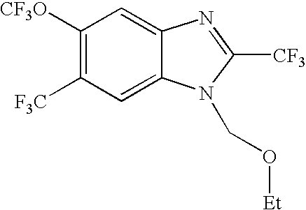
C1([CF3O])=C([F3C])C=C2C(=C1)N=C([CF3])N2CO[Et]
